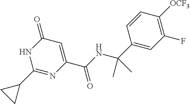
C1(=O)C=C(C(NC(C2=CC(F)=C([OCF3])C=C2)(C)C)=O)N=C(C2CC2)N1
